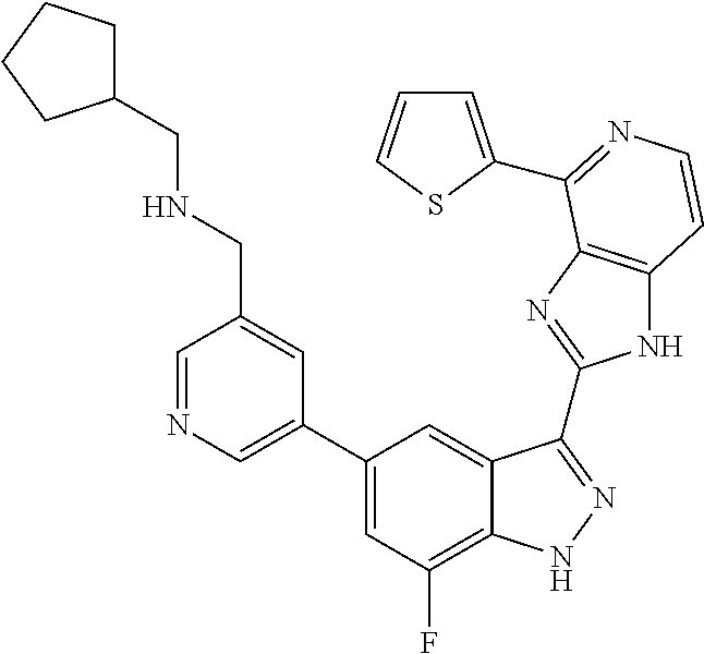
C1=C(C2=CC(F)=C3C(=C2)C(C2=NC4=C(N2)C=CN=C4C2=CC=CS2)=NN3)C=C(CNCC2CCCC2)C=N1
